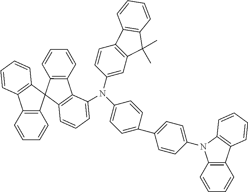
C1(N(C2=CC=C(C3=CC=C(N4C5=C(C=CC=C5)C5=C4C=CC=C5)C=C3)C=C2)C2=CC=CC3=C2C2=C(C34C3=C(C5=C4C=CC=C5)C=CC=C3)C=CC=C2)=CC2=C(C=C1)C1=C(C2(C)C)C=CC=C1
